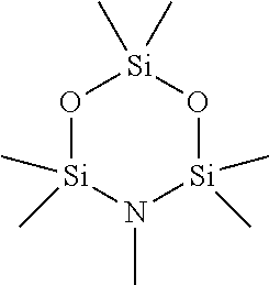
O1[Si](C)(C)N(C)[Si](C)(C)O[Si]1(C)C
